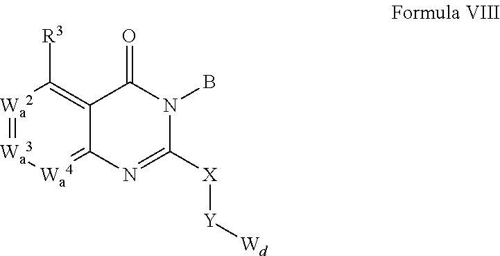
[Wa2]1=[Wa3][Wa4]=C2C(=C1[R3])C(=O)N(B)C([X][Y][Wd])=N2
